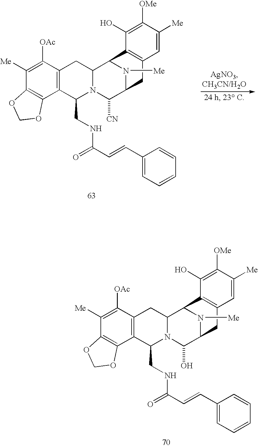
C1([Me])=C([OAc])C2=C(C3=C1OCO3)C(CNC(C=CC1=CC=CC=C1)=O)N1C(C2)C2N([Me])C(C1[CN])CC1=C2C(O)=C([OMe])C([Me])=C1.C1([Me])=C([OAc])C2=C(C3=C1OCO3)C(CNC(C=CC1=CC=CC=C1)=O)N1C(C2)C2N([Me])C(C1O)CC1=C2C(O)=C([OMe])C([Me])=C1
